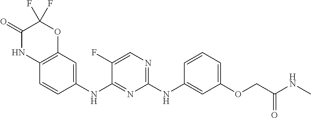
C1=CC2=C(C=C1NC1=NC(NC3=CC(OCC(=O)NC)=CC=C3)=NC=C1F)OC(F)(F)C(=O)N2
